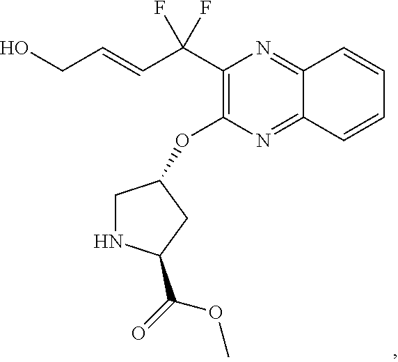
C1(C(C=CCO)(F)F)=C(OC2CNC(C(=O)OC)C2)N=C2C(=N1)C=CC=C2
